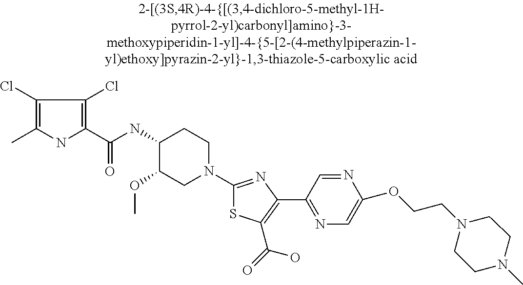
C1(Cl)=C(C)NC(C(=O)NC2C(OC)CN(C3=NC(C4=NC=C(OCCN5CCN(C)CC5)N=C4)=C(C(=O)O)S3)CC2)=C1Cl
